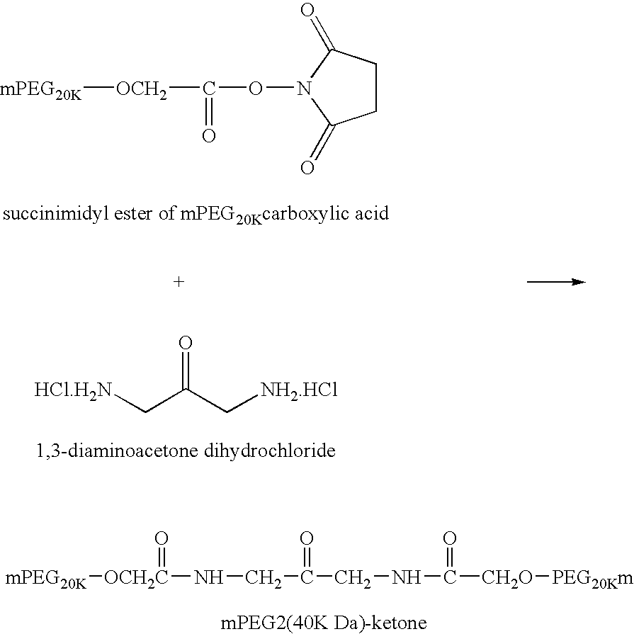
C1CC(=O)N(OC([OCH2][mPEG20K])=O)C1=O.[HCl.H2N]CC(C[NH2.HCl])=O.[OCH2C]([mPEG20K])(NCC(CNC([CH2O][PEG20Km])=O)=O)=O
